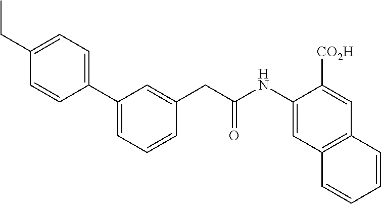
C1(CC)=CC=C(C2=CC=CC(CC(NC3=CC4=C(C=C3[CO2H])C=CC=C4)=O)=C2)C=C1
